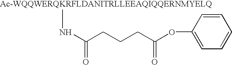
[Ac-WQQWERQKRFLDANITRLLEEAQIQQERNMYELQ]NC(CCCC(OC1=CC=CC=C1)=O)=O
